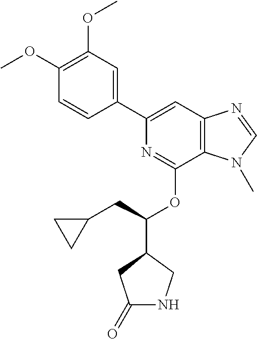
C1(C2=CC3=C(C(OC(C4CC(=O)NC4)CC4CC4)=N2)N(C)C=N3)=CC(OC)=C(OC)C=C1
